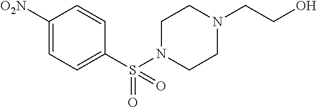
C1(S(N2CCN(CCO)CC2)(=O)=O)=CC=C([O2N])C=C1
